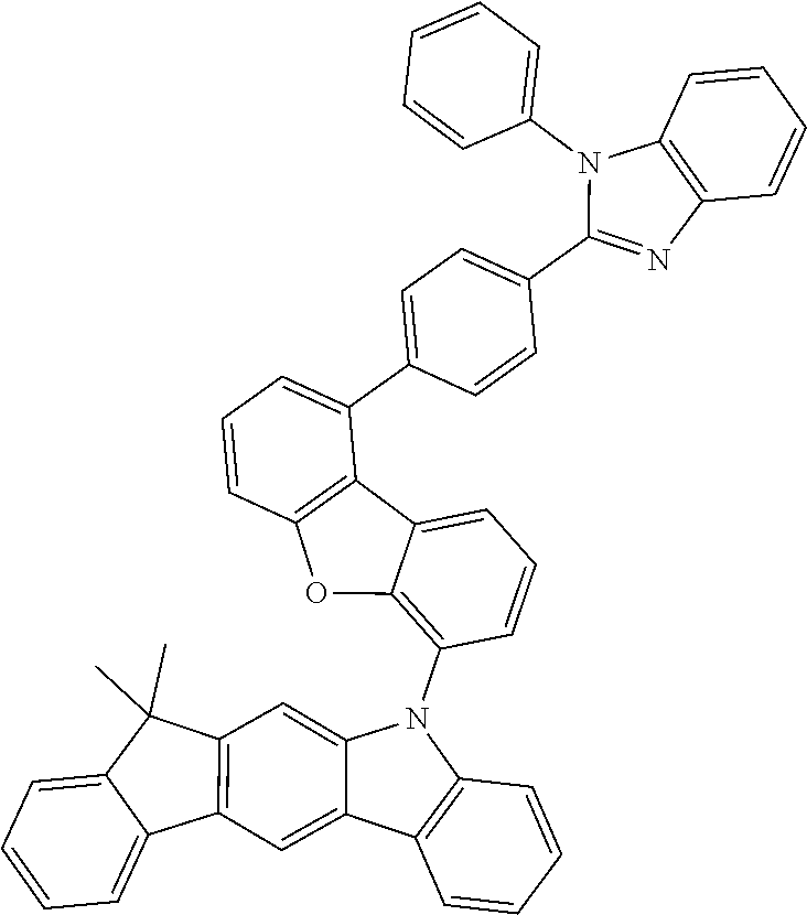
C1=CC2=C(C(C3=CC=C(C4=NC5=C(N4C4=CC=CC=C4)C=CC=C5)C=C3)=C1)C1=CC=CC(N3C4=CC5=C(C=C4C4=C3C=CC=C4)C3=CC=CC=C3C5(C)C)=C1O2
